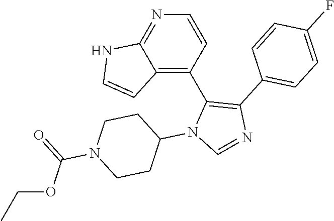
C1=CC(C2=C(C3=CC=C(F)C=C3)N=CN2C2CCN(C(=O)OCC)CC2)=C2C(=N1)NC=C2
